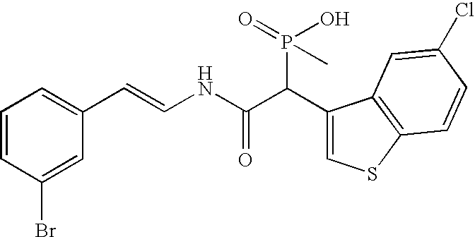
C1=CC(Br)=CC(C=CNC(C(C2=CSC3=C2C=C(Cl)C=C3)P(=O)(O)C)=O)=C1
